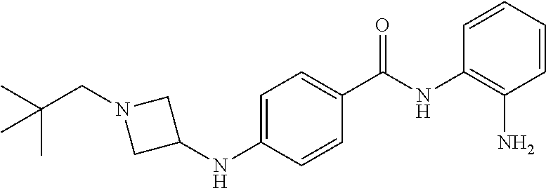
C1=CC=CC(N)=C1NC(C1=CC=C(NC2CN(CC(C)(C)C)C2)C=C1)=O
